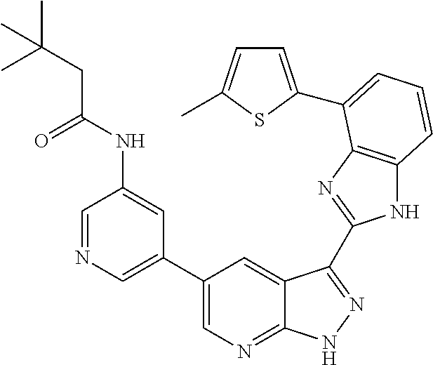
C1(C2=CN=CC(NC(CC(C)(C)C)=O)=C2)=CN=C2C(=C1)C(C1=NC3=C(N1)C=CC=C3C1=CC=C(C)S1)=NN2
